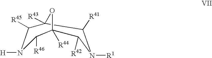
C12([R43])C([R45])N([H])C([R46])C([R44])(C([R42])N([R1])C1[R41])O2
